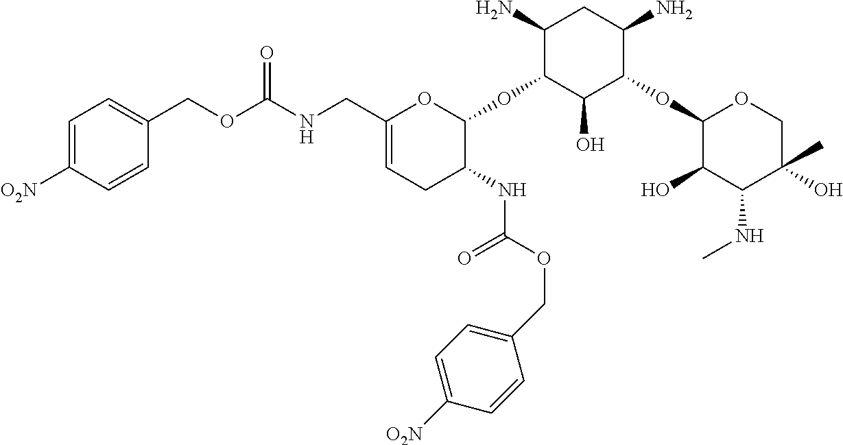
C1=C([O2N])C=CC(COC(NCC2=CCC(NC(OCC3=CC=C([O2N])C=C3)=O)C(OC3C(N)CC(N)C(OC4C(O)C(NC)C(O)(C)CO4)C3O)O2)=O)=C1
